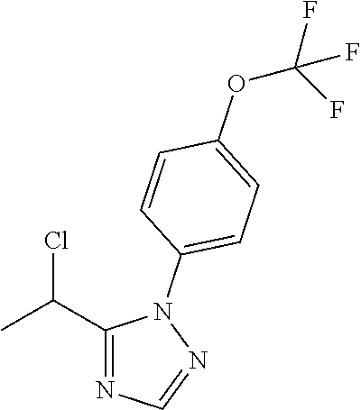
C1(C(C)Cl)=NC=NN1C1=CC=C(OC(F)(F)F)C=C1
